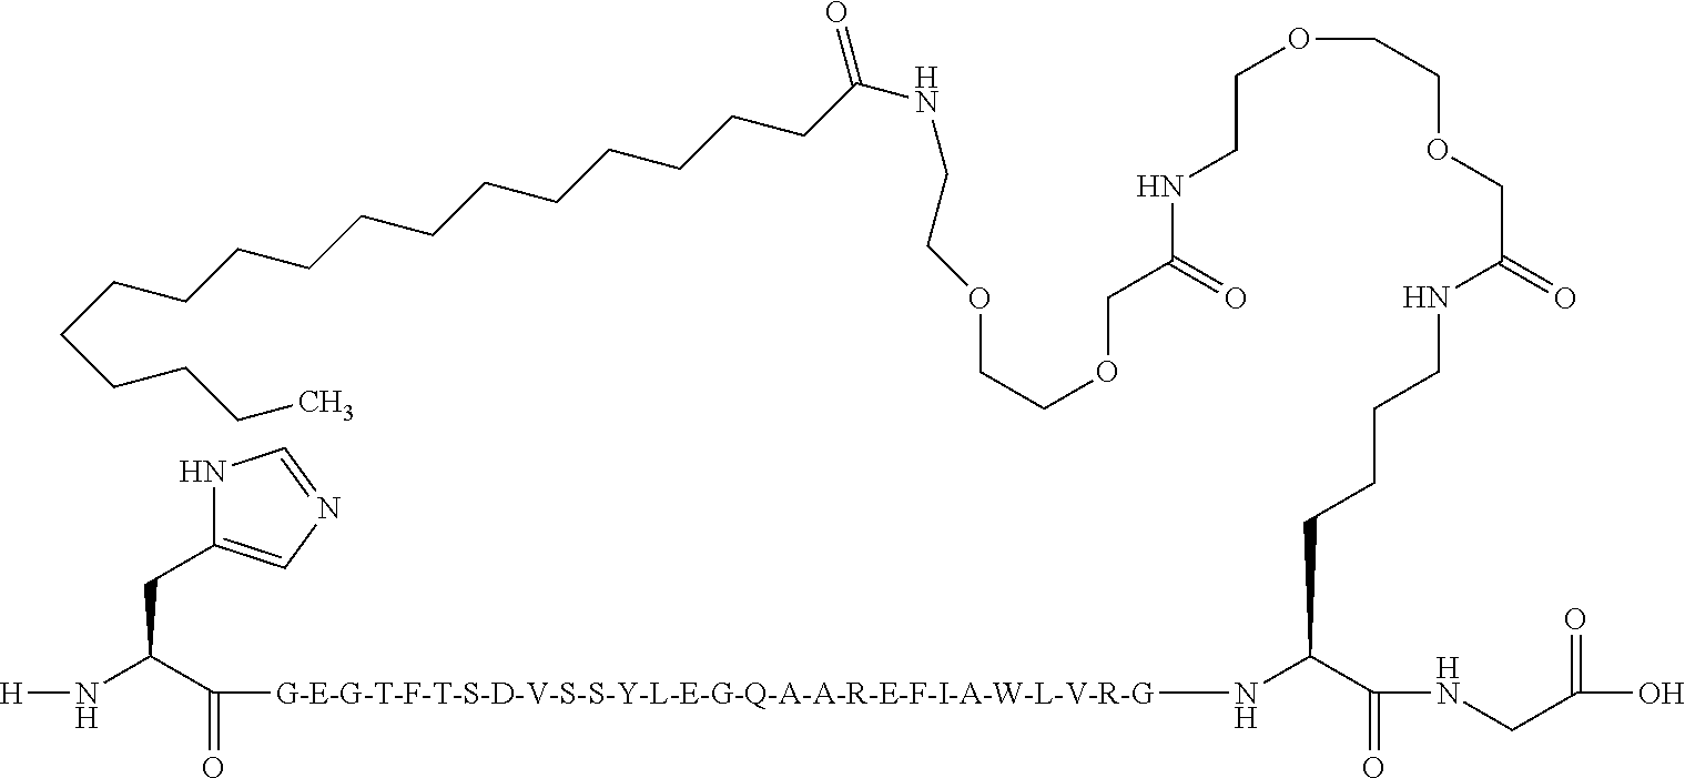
N1C(CC(N[H])C(=O)[G-E-G-T-F-T-S-D-V-S-S-Y-L-E-G-Q-A-A-R-E-F-I-A-W-L-V-R-G]NC(CCCCNC(=O)COCCOCCNC(=O)COCCOCCNC(=O)CCCCCCCCCCCCCCCCC)C(NCC(O)=O)=O)=CN=C1
